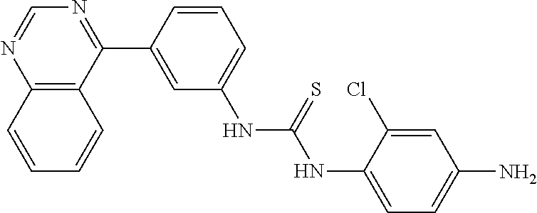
C12=C(C(C3=CC(NC(NC4=CC=C(N)C=C4Cl)=S)=CC=C3)=NC=N1)C=CC=C2
